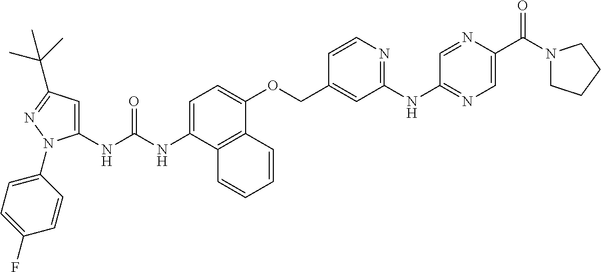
N(C(NC1=CC(C(C)(C)C)=NN1C1=CC=C(F)C=C1)=O)C1=CC=C(OCC2=CC(NC3=NC=C(C(N4CCCC4)=O)N=C3)=NC=C2)C2=C1C=CC=C2
